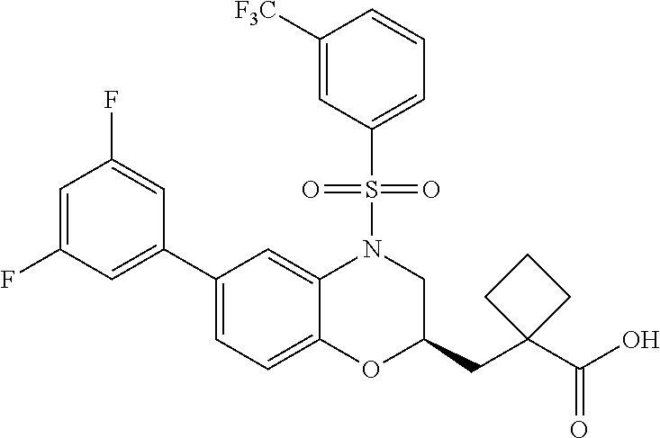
C1(C2=CC(F)=CC(F)=C2)=CC=C2C(=C1)N(S(C1=CC=CC([F3C])=C1)(=O)=O)CC(CC1(C(O)=O)CCC1)O2
